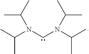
CC(N(CN(C(C)C)C(C)C)C(C)C)C
